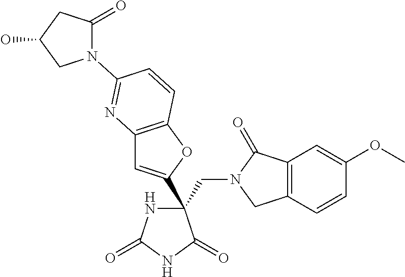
C12=C(OC(C3(CN4CC5=C(C4=O)C=C(OC)C=C5)NC(=O)NC3=O)=C1)C=CC(N1C(=O)CC(O)C1)=N2
